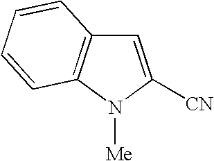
C1=C([CN])N([Me])C2=C1C=CC=C2
